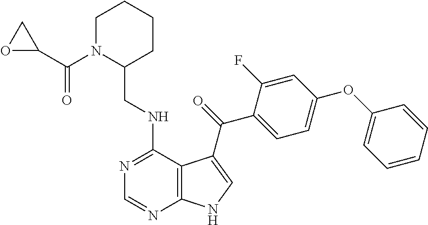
C1=CC=CC(OC2=CC=C(C(=O)C3=CNC4=C3C(NCC3CCCCN3C(C3OC3)=O)=NC=N4)C(F)=C2)=C1
